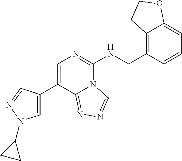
C1=C(C2=CN=C(NCC3=C4C(=CC=C3)OCC4)N3C2=NN=C3)C=NN1C1CC1
